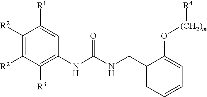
C1([R2])=C([R2])C([R3])=C(NC(NCC2=CC=CC=C2O[(CH2)m][R4])=O)C=C1[R1]
